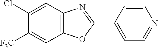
C12=C(C=C(Cl)C([F3C])=C1)N=C(C1=CC=NC=C1)O2
